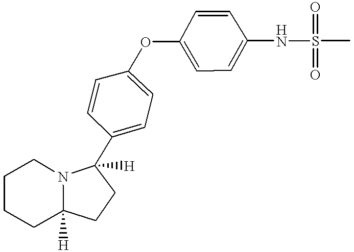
C1CCC2([H])N(C1)C([H])(C1=CC=C(OC3=CC=C(NS(C)(=O)=O)C=C3)C=C1)CC2
